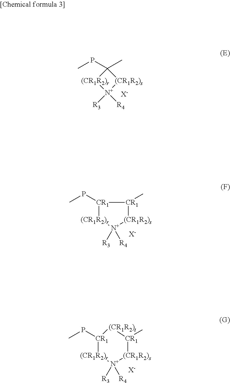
[X-].[N+]1([R3])([R4])[(CR1R2)s]C(C)(PC)[(CR1R2)r]1.[N+]1([R3])([R4])[(CR1R2)s][CR1](C)[CR1](PC)[(CR1R2)r]1.[X-].[N+]1([R3])([R4])[(CR1R2)s][CR1](C)[(CR1R2)t][CR1](PC)[(CR1R2)r]1.[X-]
